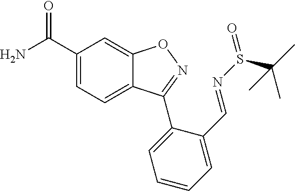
C1(C(N)=O)=CC=C2C(=C1)ON=C2C1=CC=CC=C1C=NS(=O)C(C)(C)C
